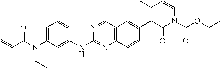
C1=C(N(C(C=C)=O)CC)C=C(NC2=NC3=C(C=N2)C=C(C2=C(C)C=CN(C(OCC)=O)C2=O)C=C3)C=C1
